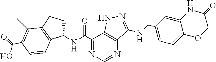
C1(NC(C2=NC=NC3=C2NN=C3NCC2=CC=C3C(=C2)NC(=O)CO3)=O)CCC2=C1C=CC(C(=O)O)=C2C
